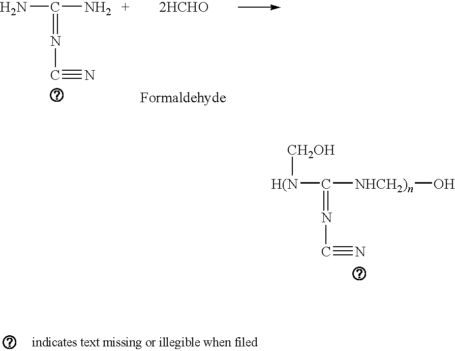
[CH2OH][H(N]C([NHCH2)n]O)=NC#N.NC(N)=NC#N.[2HCHO]
